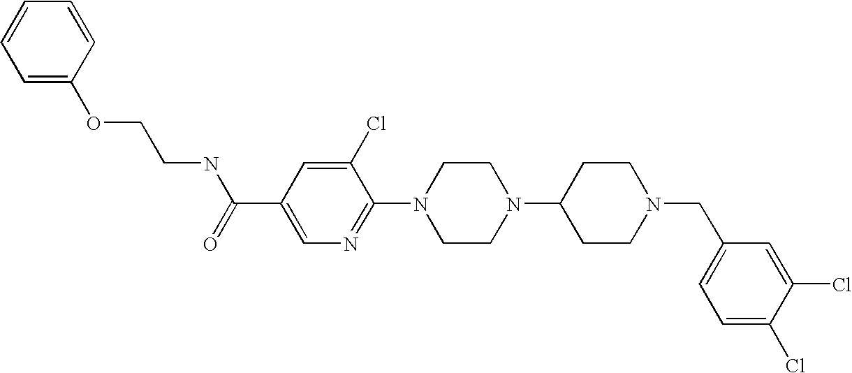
C(N1CCC(N2CCN(C3=NC=C(C(=O)NCCOC4=CC=CC=C4)C=C3Cl)CC2)CC1)C1=CC=C(Cl)C(Cl)=C1
